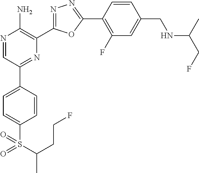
N1=CC(C2=CC=C(S(C(C)CCF)(=O)=O)C=C2)=NC(C2=NN=C(C3=C(F)C=C(CNC(C)CF)C=C3)O2)=C1N
